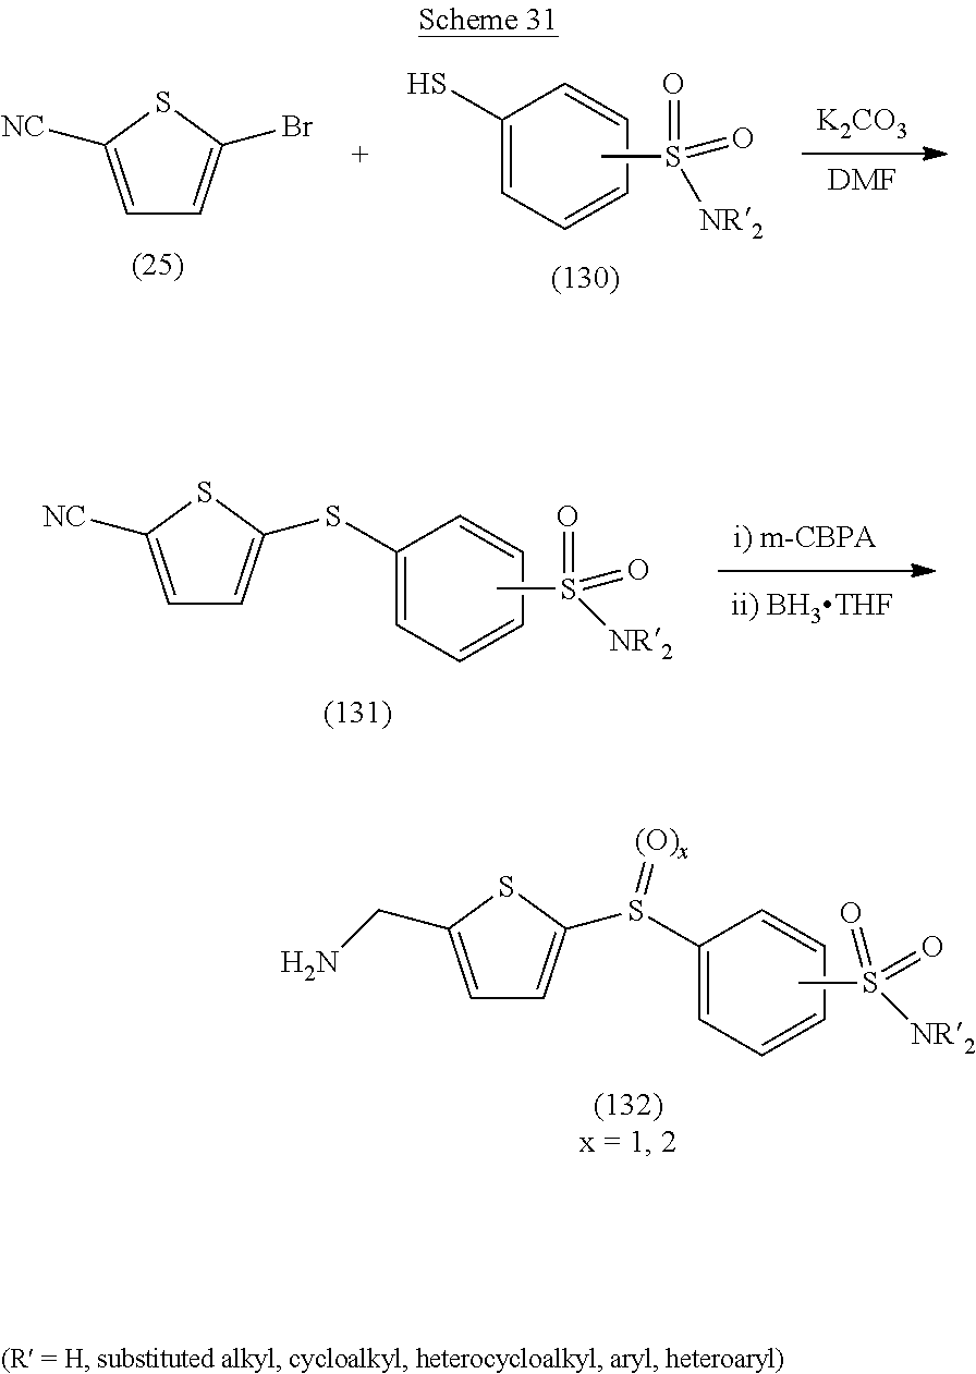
[i) m-CBPA].C1=C(SC2=CC=C([NC])S2)C=CC=C1.CS([NR2])(=O)=O.C1=C(S(C2=CC=C(CN)S2)=[(O)x])C=CC=C1.CS([NR2])(=O)=O.[K2CO3].[DMF].C1=C([NC])SC(Br)=C1.C1=C(S)C=CC=C1.CS([NR2])(=O)=O
